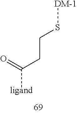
C([ligand])(=O)CCS[DM-1]
